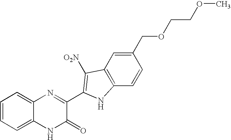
C1=C2C(=CC=C1)N=C(C1=C([O2N])C3=C(C=CC(COCCOC)=C3)N1)C(=O)N2
